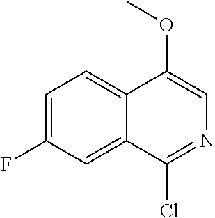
C1=C(F)C=C2C(=C1)C(OC)=CN=C2Cl
